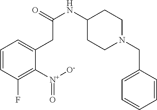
C1=CC(F)=C([N+]([O-])=O)C(CC(=O)NC2CCN(CC3=CC=CC=C3)CC2)=C1
